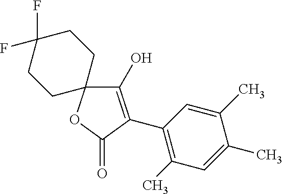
C1(O)=C(C2=C(C)C=C(C)C(C)=C2)C(=O)OC12CCC(F)(F)CC2
